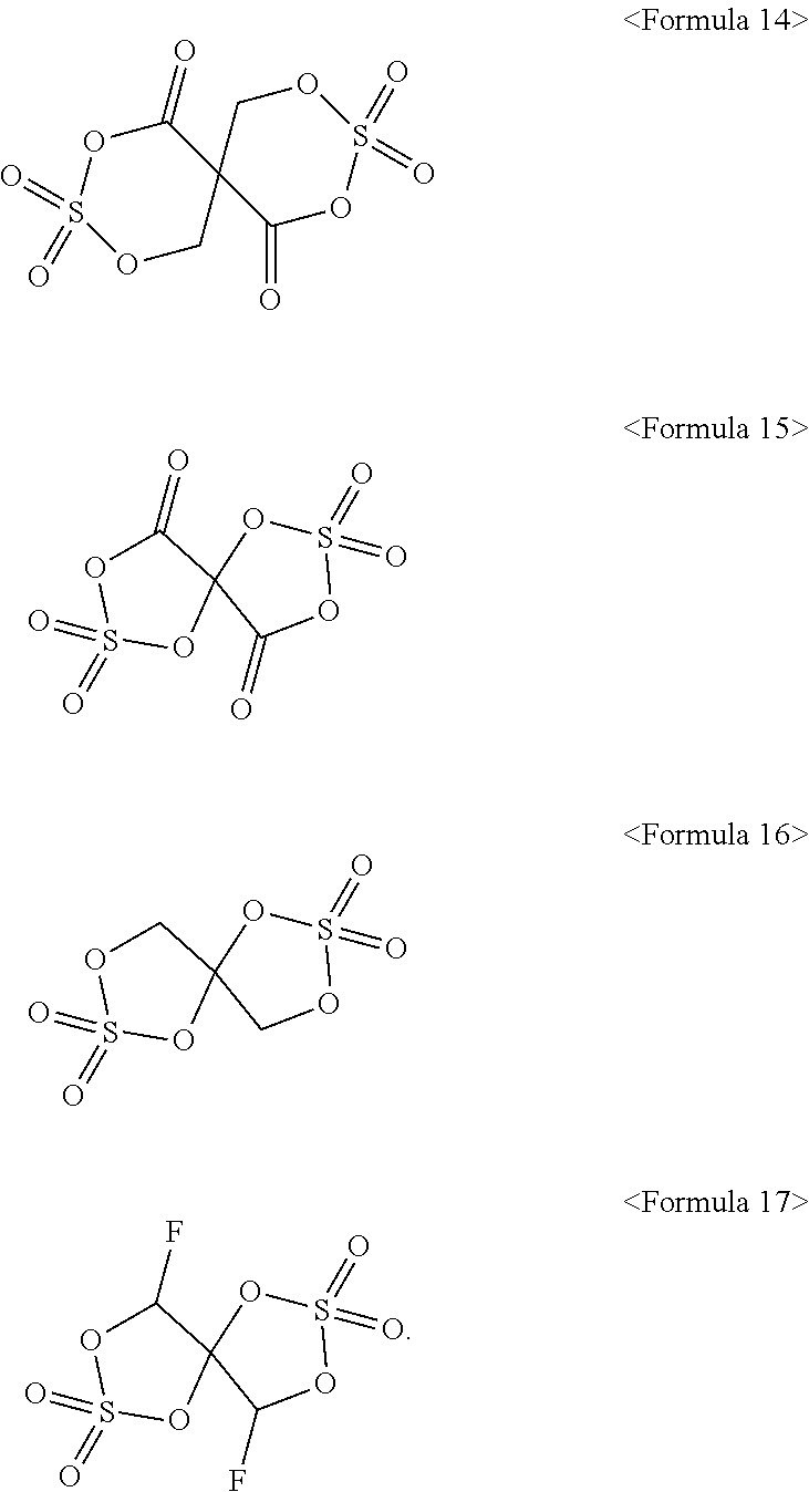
O1CC2(C(=O)OS1(=O)=O)C(=O)OS(=O)(=O)OC2.C1(=O)OS(=O)(=O)OC12OS(=O)(=O)OC2=O.C1OS(=O)(=O)OC12OS(=O)(=O)OC2.C1(F)OS(=O)(=O)OC12OS(=O)(=O)OC2F
